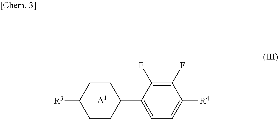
[R3]C1CCC(C2=CC=C([R4])C(F)=C2F)CC1.[A1]
